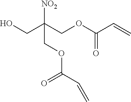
C(C(COC(C=C)=O)([NO2])COC(C=C)=O)O
